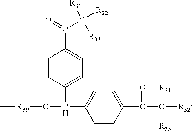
C1=CC(C(O[R39]C)C2=CC=C(C(=O)C([R31])([R33])[R32])C=C2)=CC=C1C(=O)C([R31])([R33])[R32]
